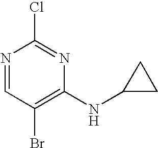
ClC1=NC(NC2CC2)=C(Br)C=N1
